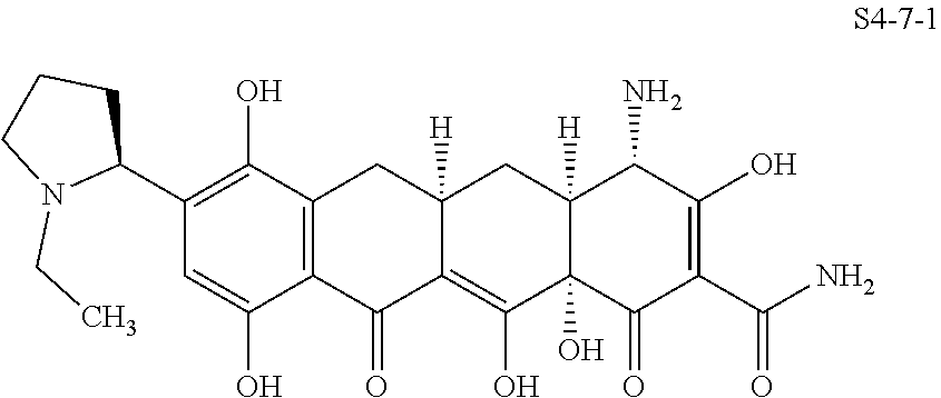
C1(C2CCCN2CC)=C(O)C2=C(C(O)=C1)C(=O)C1=C(O)C3(O)C([H])(CC1([H])C2)C(N)C(O)=C(C(N)=O)C3=O
